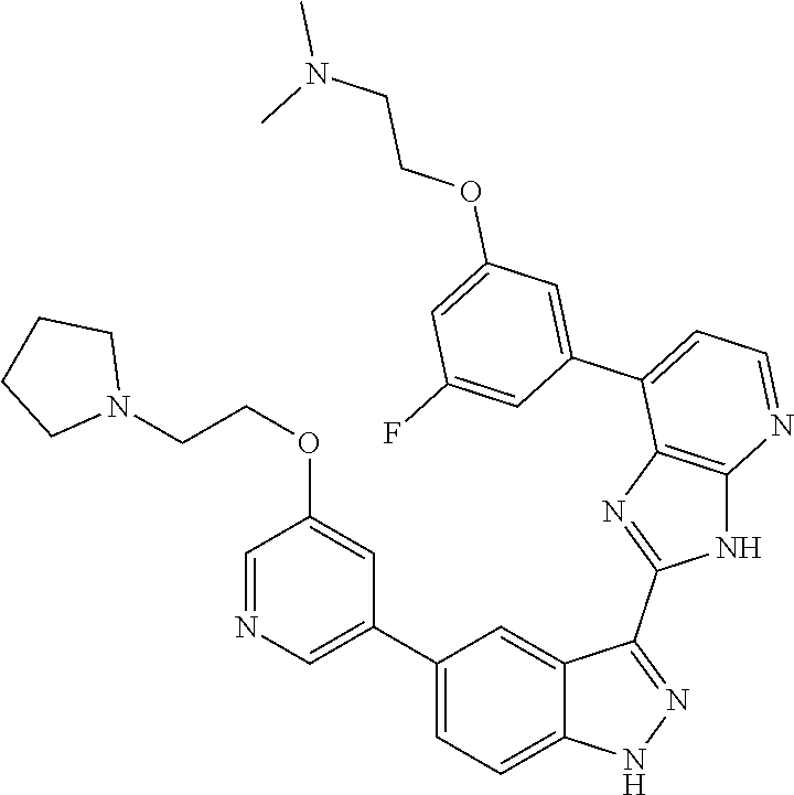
C1(C2=CC=C3C(=C2)C(C2=NC4=C(N2)N=CC=C4C2=CC(OCCN(C)C)=CC(F)=C2)=NN3)=CN=CC(OCCN2CCCC2)=C1
